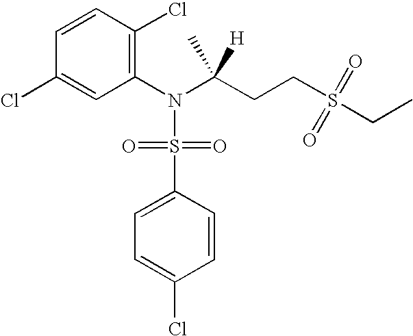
C1(N(C(CCS(CC)(=O)=O)([H])C)S(C2=CC=C(Cl)C=C2)(=O)=O)=C(Cl)C=CC(Cl)=C1
